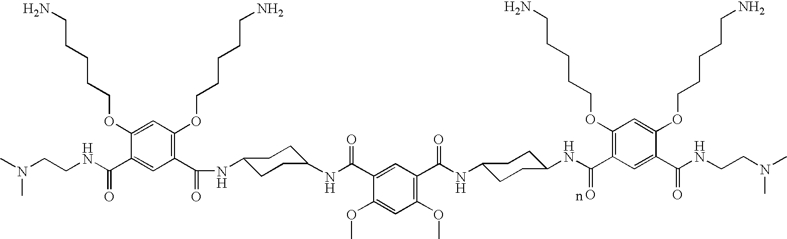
C1(C(NC2CCC(NC(C3=CC(C(NC4CCC(NC(C5=C(OCCCCCN)C=C(OCCCCCN)C(C(=O)NCCN(C)C)=C5)=O)CC4)=O)=C(OC)C=C3OC)=O)CC2)=O)=C(OCCCCCN)C=C(OCCCCCN)C(C(NCCN(C)C)=O)=C1
